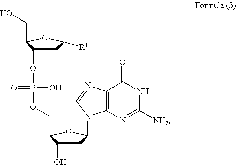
C1C(O)C(COP(OC2CC([R1])OC2CO)(O)=O)OC1N1C2=C(N=C1)C(=O)NC([NH2])=N2
